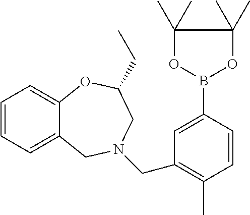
C1=CC(B2OC(C)(C)C(C)(C)O2)=CC(CN2CC3=CC=CC=C3OC(CC)C2)=C1C
